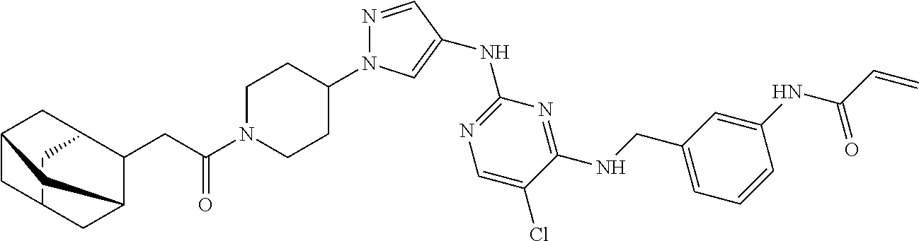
N1=CC(NC2=NC=C(Cl)C(NCC3=CC=CC(NC(C=C)=O)=C3)=N2)=CN1C1CCN(C(CC2C3CC4CC2CC(C4)C3)=O)CC1
